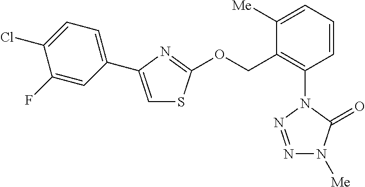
C1=CC=C([Me])C(COC2=NC(C3=CC=C(Cl)C(F)=C3)=CS2)=C1N1N=NN([Me])C1=O
